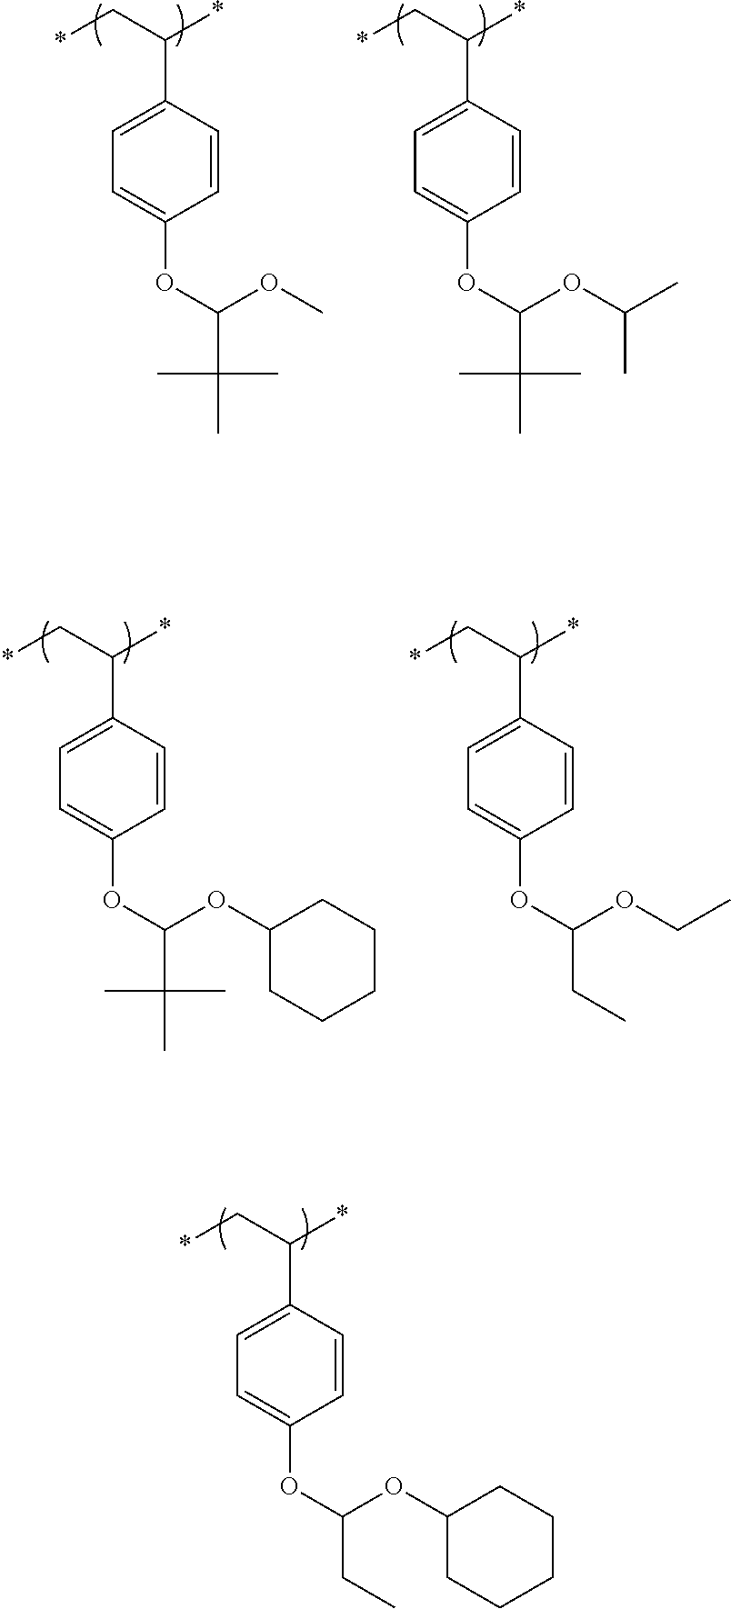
C1=CC(C(C*)*)=CC=C1OC(OC1CCCCC1)CC.C1=CC(C(C*)*)=CC=C1OC(OC)C(C)(C)C.C1=CC(C(C*)*)=CC=C1OC(OC(C)C)C(C)(C)C.C1=CC(C(C*)*)=CC=C1OC(OC1CCCCC1)C(C)(C)C.C1=CC(C(C*)*)=CC=C1OC(OCC)CC
